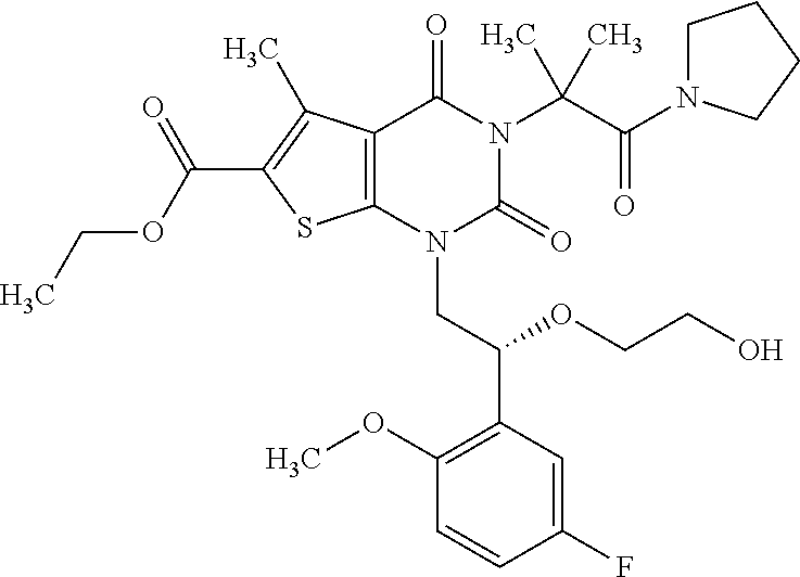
C12=C(C(C)=C(C(=O)OCC)S1)C(=O)N(C(C(=O)N1CCCC1)(C)C)C(=O)N2CC(C1=C(OC)C=CC(F)=C1)OCCO
